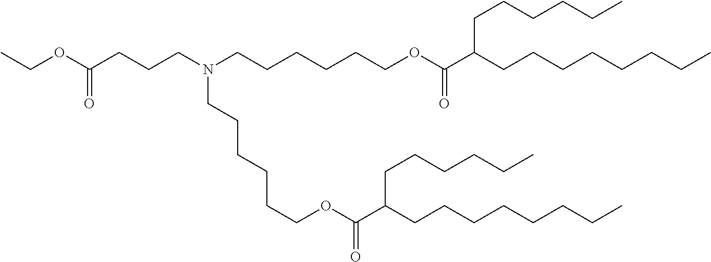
C(CCCOC(C(CCCCCCCC)CCCCCC)=O)CCN(CCCC(OCC)=O)CCCCCCOC(C(CCCCCCCC)CCCCCC)=O
